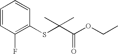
C1=CC(F)=C(SC(C(=O)OCC)(C)C)C=C1
